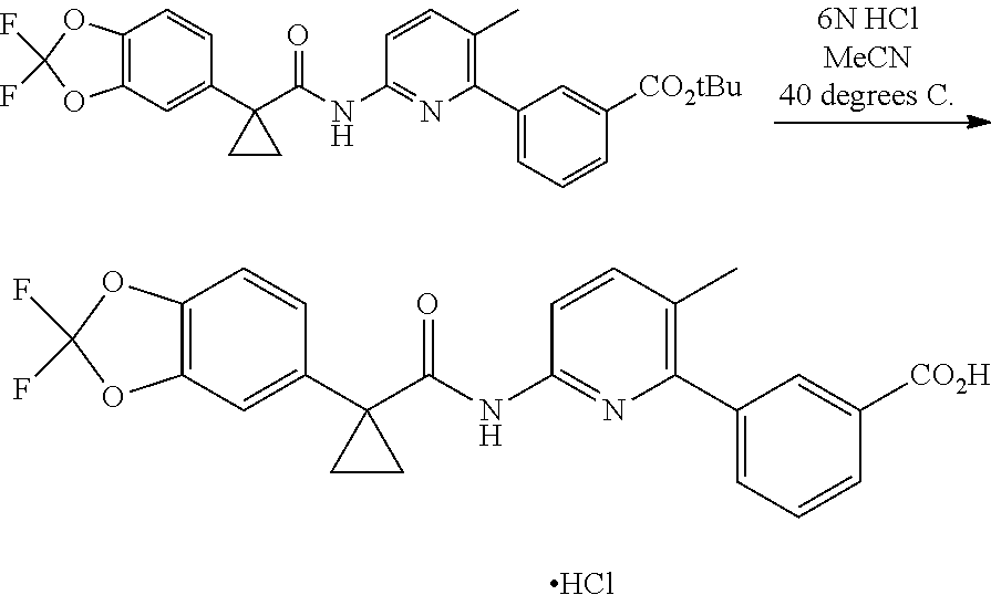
C12=C(C=C(C3(C(NC4=NC(C5=CC=CC([CO2tBu])=C5)=C(C)C=C4)=O)CC3)C=C1)OC(F)(F)O2.C12=C(C=C(C3(C(NC4=NC(C5=CC=CC([CO2H])=C5)=C(C)C=C4)=O)CC3)C=C1)OC(F)(F)O2.Cl
